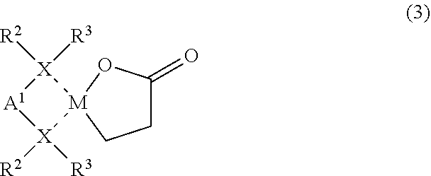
[X]1([R3])([R2])[A1][X]([R3])([R2])[M]12OC(=O)CC2
